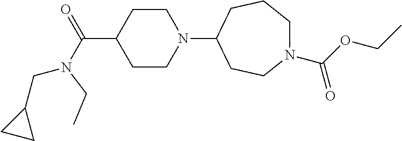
C1CN(C2CCN(C(OCC)=O)CCC2)CCC1C(=O)N(CC1CC1)CC
